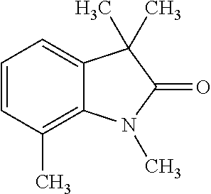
C1=CC(C)=C2C(=C1)C(C)(C)C(=O)N2C
